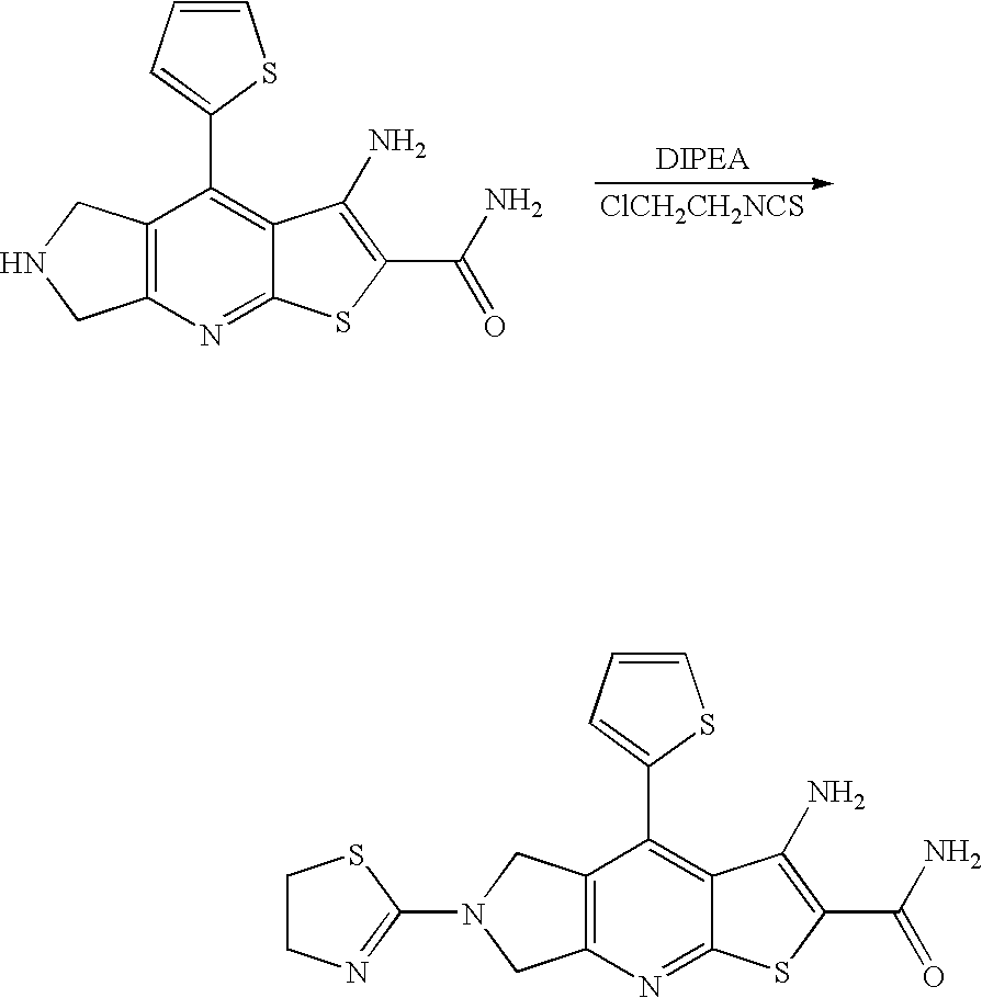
C1=CC=C(C2=C3C(=NC4=C2CNC4)SC(C(=O)N)=C3N)S1.[ClCH2CH2NCS].C1=CC=C(C2=C3C(=NC4=C2CN(C2=NCCS2)C4)SC(C(=O)N)=C3N)S1
